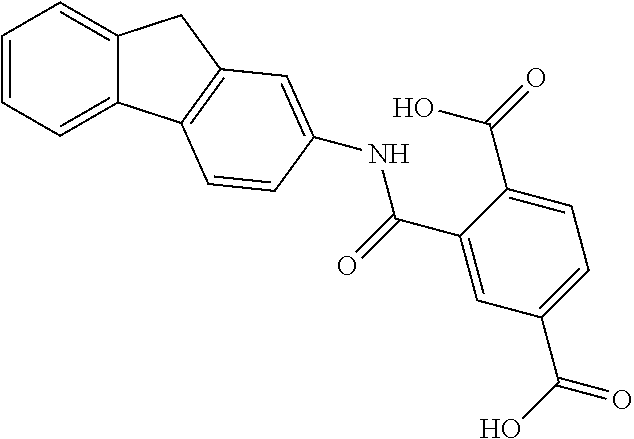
C1=CC=C2C(=C1)CC1=C2C=CC(NC(C2=CC(C(O)=O)=CC=C2C(=O)O)=O)=C1
